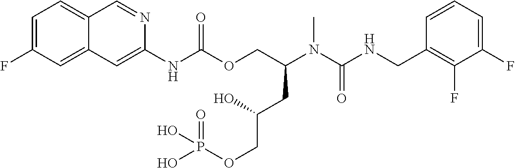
C1=CC(CNC(N(C(COC(NC2=CC3=CC(F)=CC=C3C=N2)=O)CC(COP(=O)(O)O)O)C)=O)=C(F)C(F)=C1
